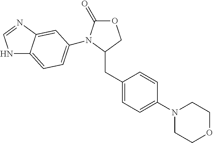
O1C(=O)N(C2=CC=C3NC=NC3=C2)C(CC2=CC=C(N3CCOCC3)C=C2)C1
